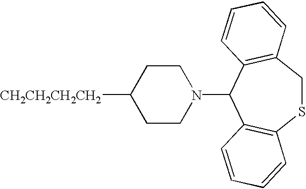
C1CN(C2C3=C(CSC4=C2C=CC=C4)C=CC=C3)CCC1[CH2CH2CH2CH2]
